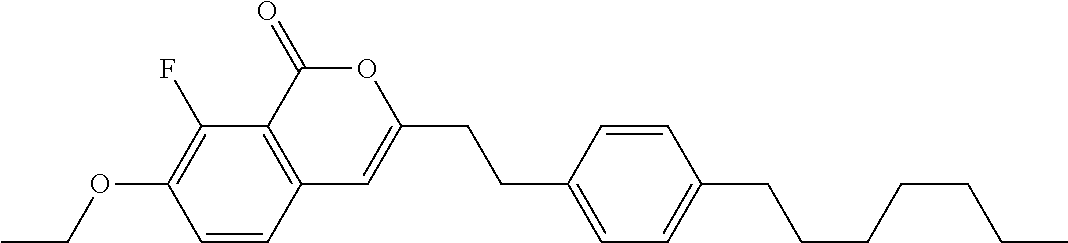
C1=CC2=C(C(F)=C1OCC)C(=O)OC(CCC1=CC=C(CCCCCCC)C=C1)=C2
